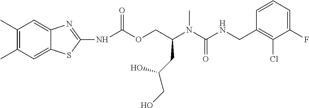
C1=CC(CNC(N(C(COC(=O)NC2=NC3=CC(C)=C(C)C=C3S2)CC(CO)O)C)=O)=C(Cl)C(F)=C1
